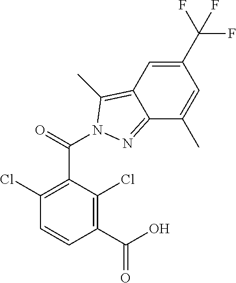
C1(Cl)=C(C(=O)N2C(C)=C3C(=N2)C(C)=CC(C(F)(F)F)=C3)C(Cl)=C(C(O)=O)C=C1
